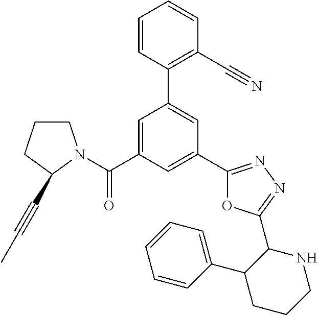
C1CCC(C#CC)N1C(C1=CC(C2=C(C#N)C=CC=C2)=CC(C2=NN=C(C3NCCCC3C3=CC=CC=C3)O2)=C1)=O
